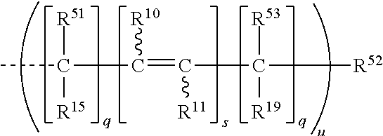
CC([R15])([R51])C([R10])=C(C([R53])([R19])[R52])[R11]
